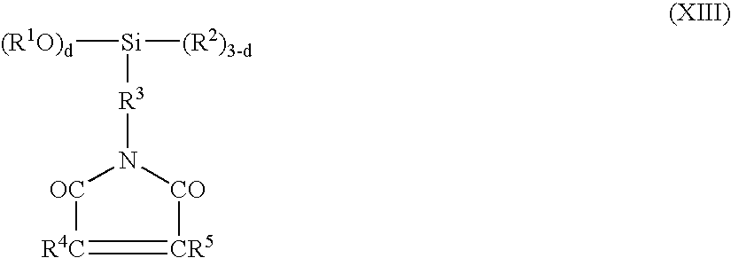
[(R1O)d][Si]([(R2)3-d])[R3]N1[OC][R4C]=[CR5][CO]1
